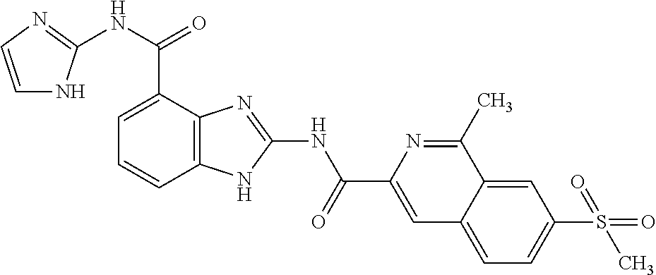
C1=C(C(NC2=NC=CN2)=O)C2=C(C=C1)NC(NC(C1=CC3=CC=C(S(C)(=O)=O)C=C3C(C)=N1)=O)=N2
